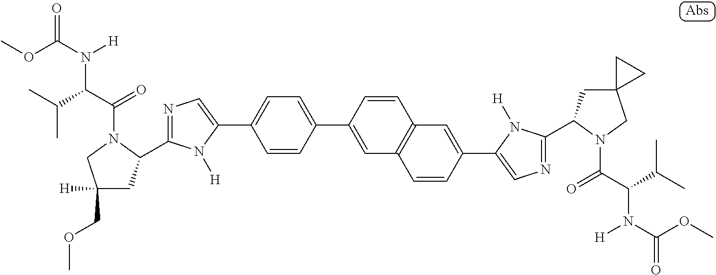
COC(=O)N(C(C(C)C)C(=O)N1C(C2=NC=C(C3=CC=C(C4=CC5=C(C=C4)C=C(C4=CN=C(C6CC7(CN6C(=O)C(N([H])C(=O)OC)C(C)C)CC7)N4[H])C=C5)C=C3)N2[H])CC([H])(COC)C1)[H]
